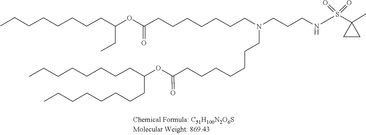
C(CCCCC(CCCCCCCC)OC(=O)CCCCCCCN(CCCNS(=O)(=O)C1(C)CC1)CCCCCCCC(OC(CC)CCCCCCCC)=O)CCC
